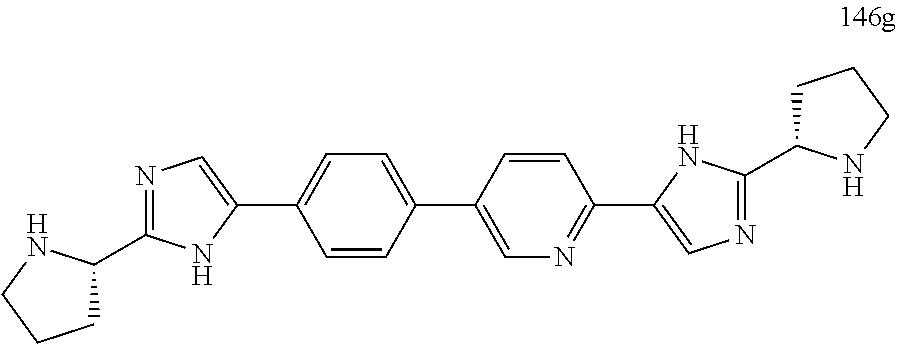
C1=C(C2=CN=C(C3=CN=C(C4CCCN4)N3)C=C2)C=CC(C2=CN=C(C3CCCN3)N2)=C1
